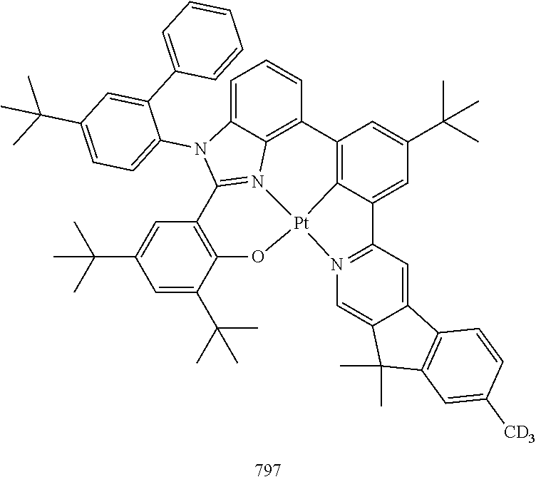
C12=C3C(=CC(C(C)(C)C)=C1)C1=N(C=C4C(=C1)C1=C(C4(C)C)C=C([CD3])C=C1)[Pt]31N3=C(N(C4=CC=C(C(C)(C)C)C=C4C4=CC=CC=C4)C4=CC=CC2=C43)C2=C(C(C(C)(C)C)=CC(C(C)(C)C)=C2)O1
